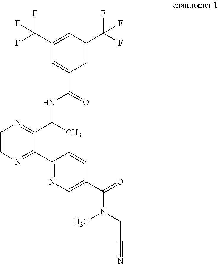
C1(C(F)(F)F)=CC(C(F)(F)F)=CC(C(NC(C)C2=NC=CN=C2C2=NC=C(C(N(CC#N)C)=O)C=C2)=O)=C1
